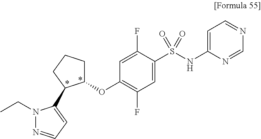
C1(OC2=C(F)C=C(S(NC3=CC=NC=N3)(=O)=O)C(F)=C2)CCCC1C1=CC=NN1CC
